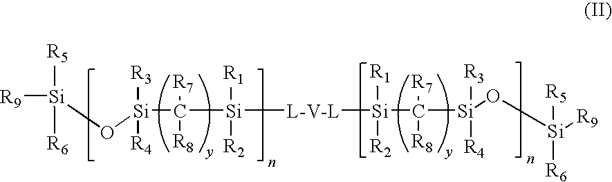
[R9][Si]([R5])([R6])O[Si]([R4])([R3])C([R7])([R8])[Si]([L-V-L][Si](C([R8])([R7])[Si]([R3])([R4])O[Si]([R9])([R5])[R6])([R1])[R2])([R1])[R2]
